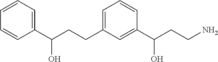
C(CC1=CC=CC(C(CCN)O)=C1)C(C1=CC=CC=C1)O
